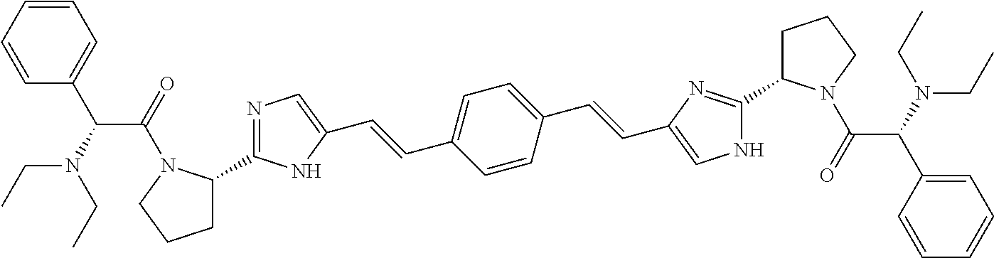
C1=CC=CC(C(N(CC)CC)C(=O)N2C(C3=NC=C(C=CC4=CC=C(C=CC5=CNC(C6CCCN6C(=O)C(C6=CC=CC=C6)N(CC)CC)=N5)C=C4)N3)CCC2)=C1
